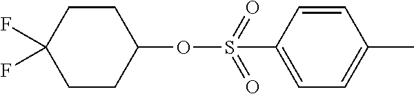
C1CC(OS(=O)(=O)C2=CC=C(C)C=C2)CCC1(F)F
